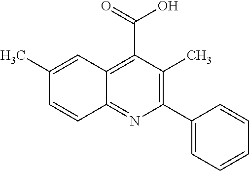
C1(C)=CC2=C(C(=O)O)C(C)=C(C3=CC=CC=C3)N=C2C=C1
